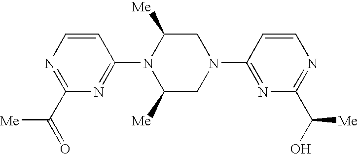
N1=C(C(=O)[Me])N=C(N2C([Me])CN(C3=NC(C(O)[Me])=NC=C3)CC2[Me])C=C1
